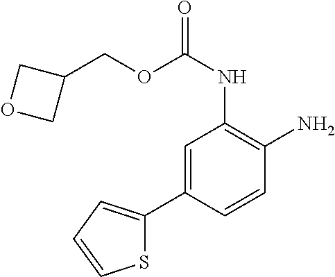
C1=C(C2=CC=CS2)C=CC(N)=C1NC(=O)OCC1COC1
